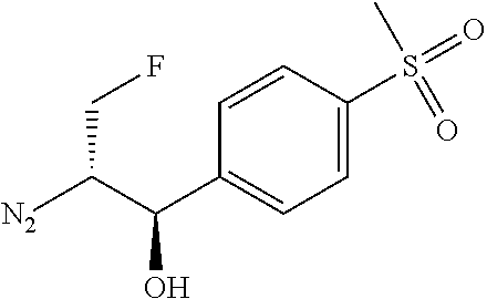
[N2]C(C(C1=CC=C(S(=O)(C)=O)C=C1)O)CF
